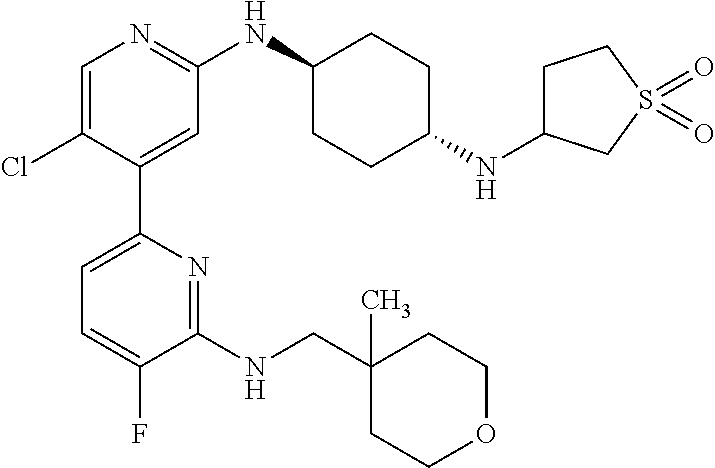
C1=C(Cl)C(C2=CC=C(F)C(NCC3(C)CCOCC3)=N2)=CC(NC2CCC(NC3CCS(=O)(=O)C3)CC2)=N1
